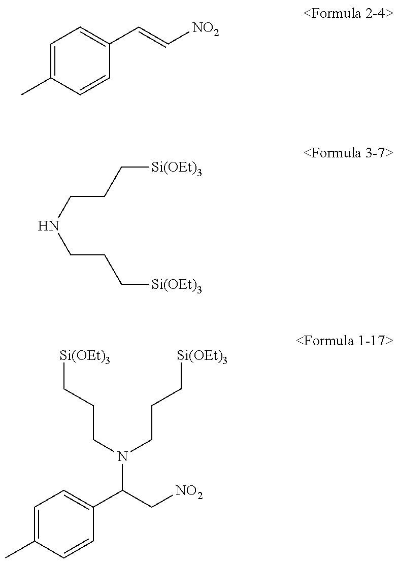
C1=C(C)C=CC(C=C[NO2])=C1.C(NCCC[Si(OEt)3])CC[Si(OEt)3].N(C(C[NO2])C1=CC=C(C)C=C1)(CCC[Si(OEt)3])CCC[Si(OEt)3]
